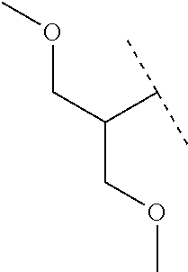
C(C(COC)C(C)C)OC
